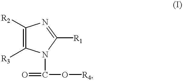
C1([R2])=C([R3])N(C(=O)O[R4])C([R1])=N1
